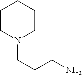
C1CN(CCCN)CCC1
